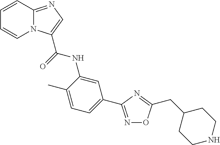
C1=CC2=NC=C(C(=O)NC3=CC(C4=NOC(CC5CCNCC5)=N4)=CC=C3C)N2C=C1
